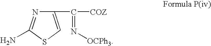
C(C1=CSC(N)=N1)(=N[OCPh3])[COZ]
